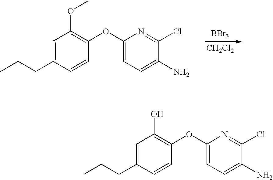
C1=C(CCC)C=CC(OC2=CC=C(N)C(Cl)=N2)=C1OC.[BBr3].[CH2Cl2].C1=C(CCC)C=CC(OC2=CC=C(N)C(Cl)=N2)=C1O
